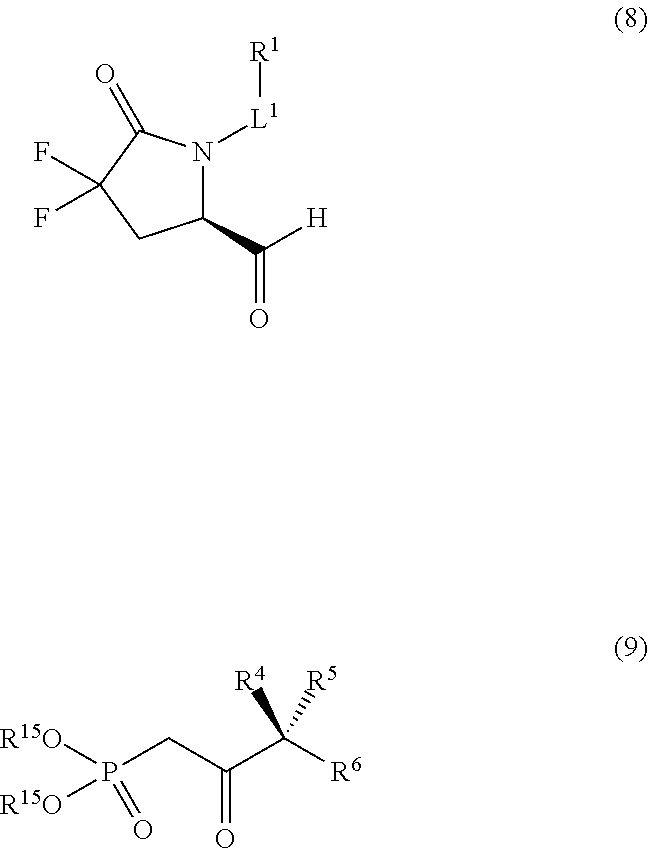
C1(C(=O)[H])N([L1][R1])C(=O)C(F)(F)C1.[R15O]P(CC(C([R6])([R5])[R4])=O)([R15O])=O
